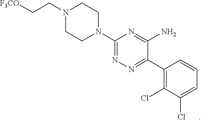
C1(C2=NN=C(N3CCN(CC[F3CO])CC3)N=C2N)=C(Cl)C(Cl)=CC=C1
